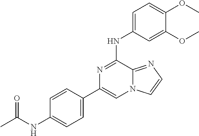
C1=CC(C2=CN3C(=NC=C3)C(NC3=CC=C(OC)C(OC)=C3)=N2)=CC=C1NC(C)=O
